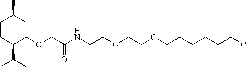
C1CC(C(C)C)C(OCC(NCCOCCOCCCCCCCl)=O)CC1C
